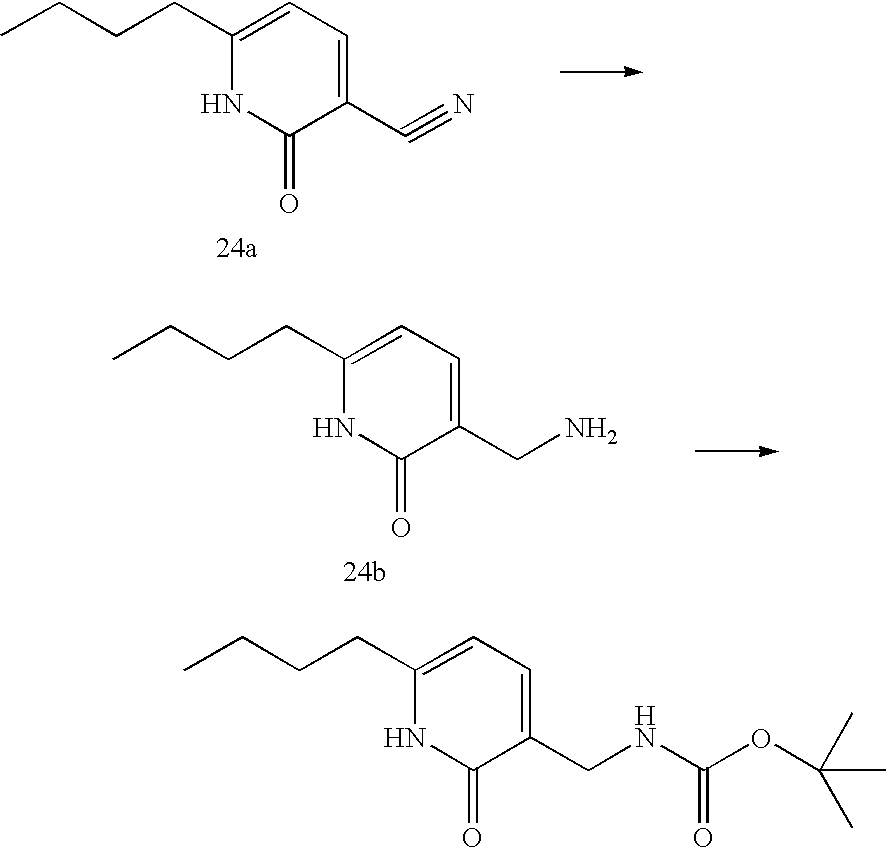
C1(C#N)=CC=C(CCCC)NC1=O.C1(CN)=CC=C(CCCC)NC1=O.C1(CNC(OC(C)(C)C)=O)=CC=C(CCCC)NC1=O
